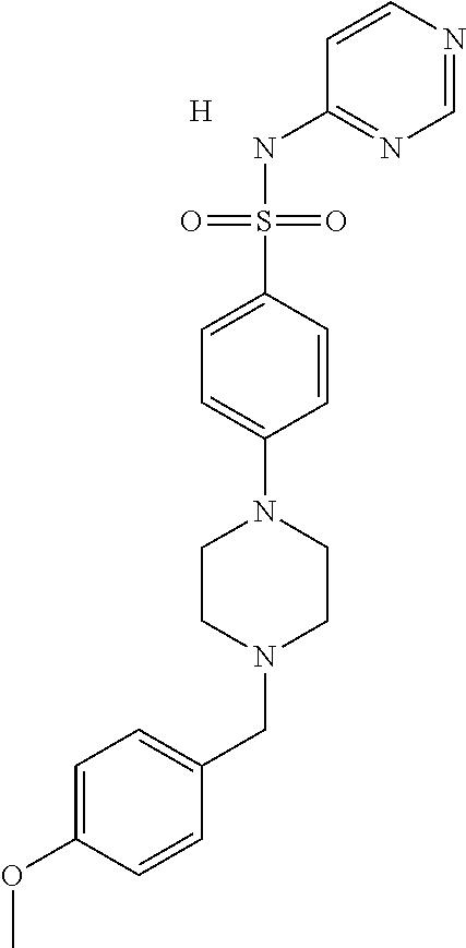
[H].C1(NS(C2=CC=C(N3CCN(CC4=CC=C(OC)C=C4)CC3)C=C2)(=O)=O)=NC=NC=C1
